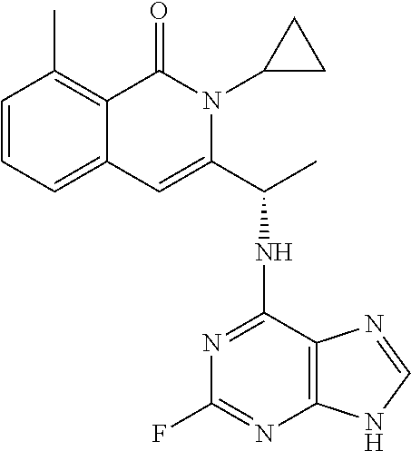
C1=CC=C2C(=C1C)C(=O)N(C1CC1)C(C(NC1=NC(F)=NC3=C1N=CN3)C)=C2
